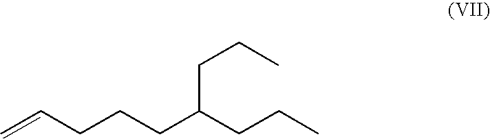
C=CCCCC(CCC)CCC
